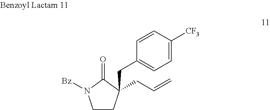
O=C1C(CC2=CC=C([CF3])C=C2)(CC=C)CCN1[Bz]
